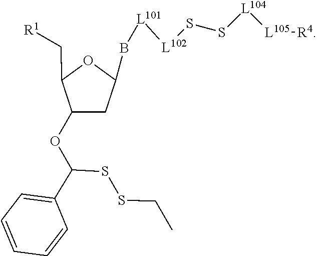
O(C(SSCC)C1=CC=CC=C1)C1CC(B[L101][L102]SS[L104][L105][R4])OC1C[R1]
